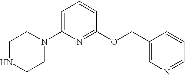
C1NCCN(C2=CC=CC(OCC3=CN=CC=C3)=N2)C1
